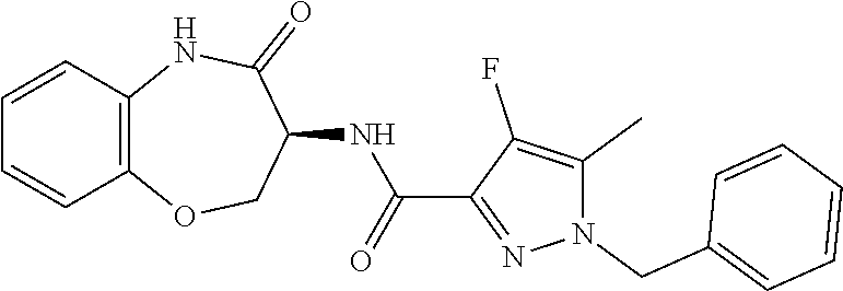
C12=C(NC(=O)C(NC(C3=NN(CC4=CC=CC=C4)C(C)=C3F)=O)CO1)C=CC=C2
